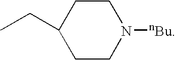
C1CN([nBu])CCC1CC
